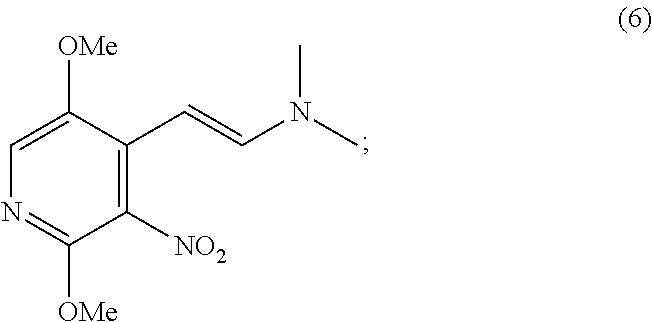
C1=C([OMe])C(C=CN(C)C)=C([NO2])C([OMe])=N1
